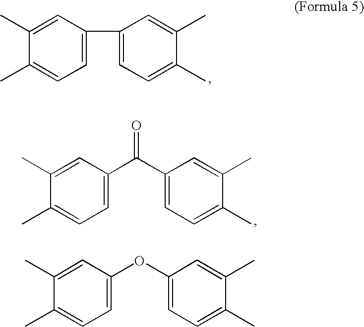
C1(C)=CC(C2=CC=C(C)C(C)=C2)=CC=C1C.C1(C(C2=CC=C(C)C(C)=C2)=O)=CC=C(C)C(C)=C1.C1(OC2=CC=C(C)C(C)=C2)=CC=C(C)C(C)=C1
